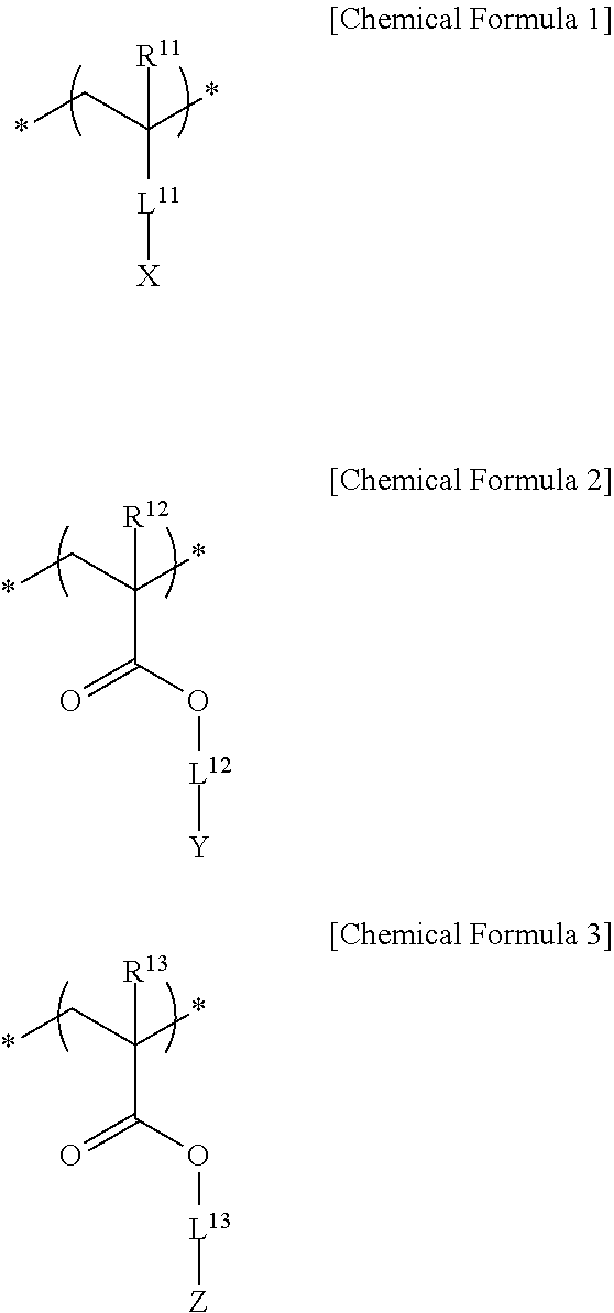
*CC(*)([R11])[L11][X].*CC(*)([R12])C(=O)O[L12][Y].*CC(*)([R13])C(=O)O[L13][Z]
